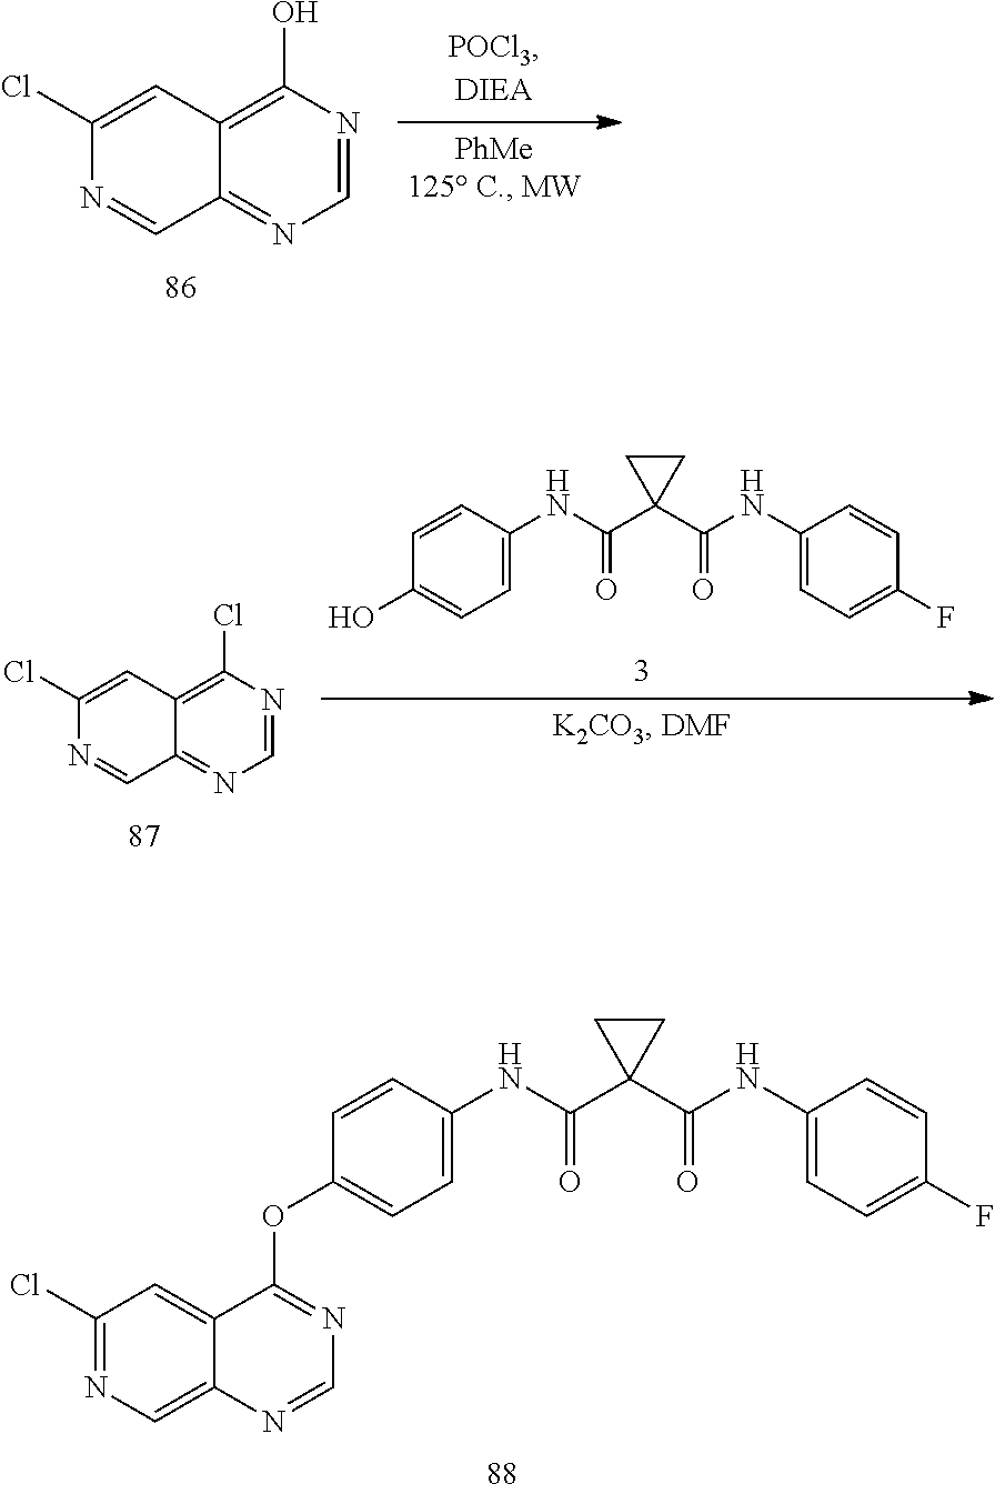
C1=C(NC(C2(C(NC3=CC=C(F)C=C3)=O)CC2)=O)C=CC(O)=C1.N1=CC2=NC=NC(Cl)=C2C=C1Cl.C1=NC(O)=C2C(=N1)C=NC(Cl)=C2.C1=C(NC(C2(C(NC3=CC=C(F)C=C3)=O)CC2)=O)C=CC(OC2=NC=NC3=CN=C(Cl)C=C32)=C1
